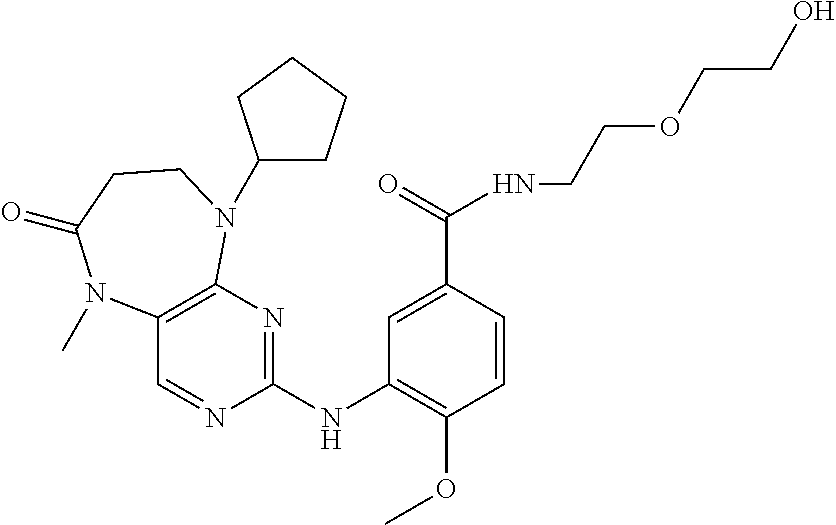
C1(NC2=NC3=C(C=N2)N(C)C(=O)CCN3C2CCCC2)=C(OC)C=CC(C(=O)NCCOCCO)=C1
